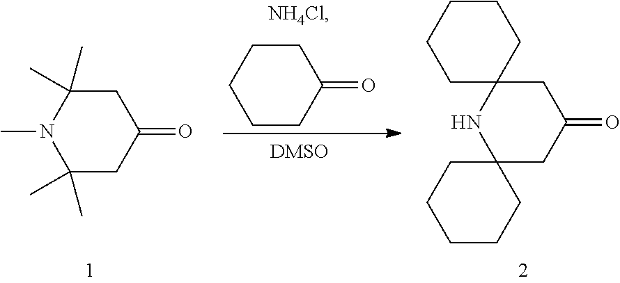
C1C(C)(C)N(C)C(C)(C)CC1=O.C1CCCCC1=O.C1C2(NC3(CC1=O)CCCCC3)CCCCC2
